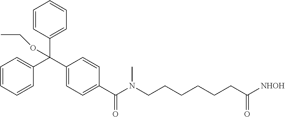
C1=CC=C(C(C2=CC=C(C(N(CCCCCCC([NHOH])=O)C)=O)C=C2)(C2=CC=CC=C2)OCC)C=C1
